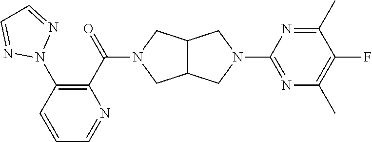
C1=CC(N2N=CC=N2)=C(C(=O)N2CC3C(C2)CN(C2=NC(C)=C(F)C(C)=N2)C3)N=C1
